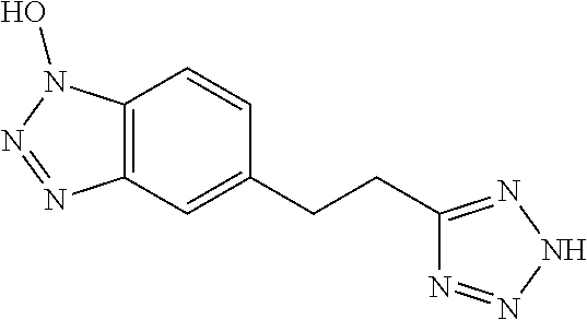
C12=C(C=C(CCC3=NNN=N3)C=C1)N=NN2O
